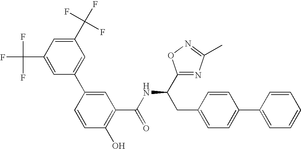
C1(C(F)(F)F)=CC(C(F)(F)F)=CC(C2=CC(C(NC(C3=NC(C)=NO3)CC3=CC=C(C4=CC=CC=C4)C=C3)=O)=C(O)C=C2)=C1
